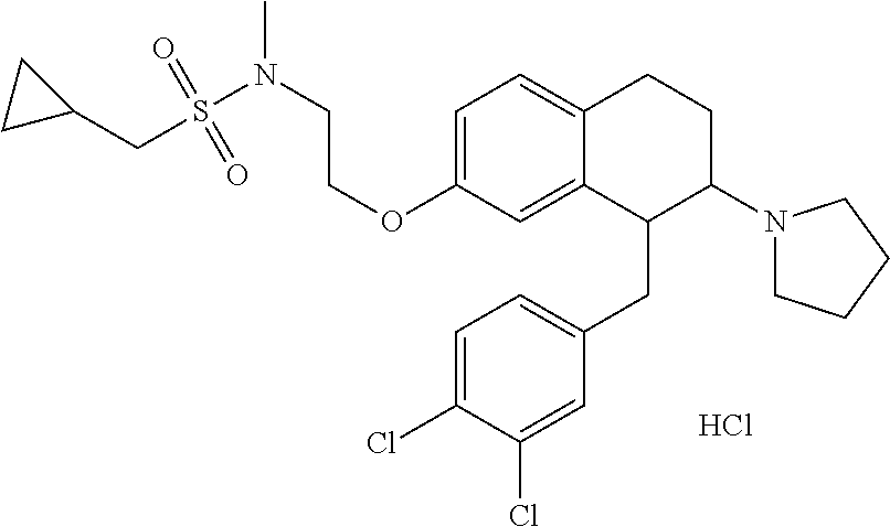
Cl.C1=C(OCCN(C)S(CC2CC2)(=O)=O)C=C2C(=C1)CCC(N1CCCC1)C2CC1=CC=C(Cl)C(Cl)=C1
